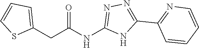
C(NC1=NN=C(C2=NC=CC=C2)N1)(=O)CC1=CC=CS1
